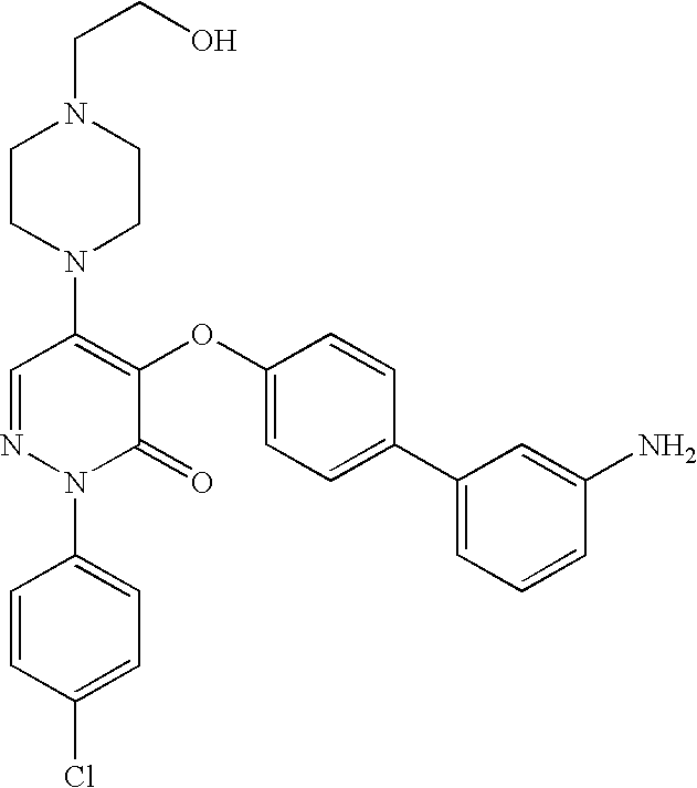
N1(C2=C(OC3=CC=C(C4=CC=CC(N)=C4)C=C3)C(=O)N(C3=CC=C(Cl)C=C3)N=C2)CCN(CCO)CC1
